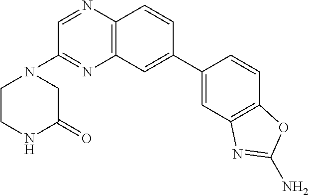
C1CNC(=O)CN1C1=NC2=C(N=C1)C=CC(C1=CC3=C(C=C1)OC(N)=N3)=C2
